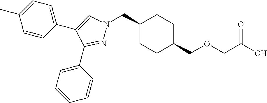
C1(CN2N=C(C3=CC=CC=C3)C(C3=CC=C(C)C=C3)=C2)CCC(COCC(O)=O)CC1
